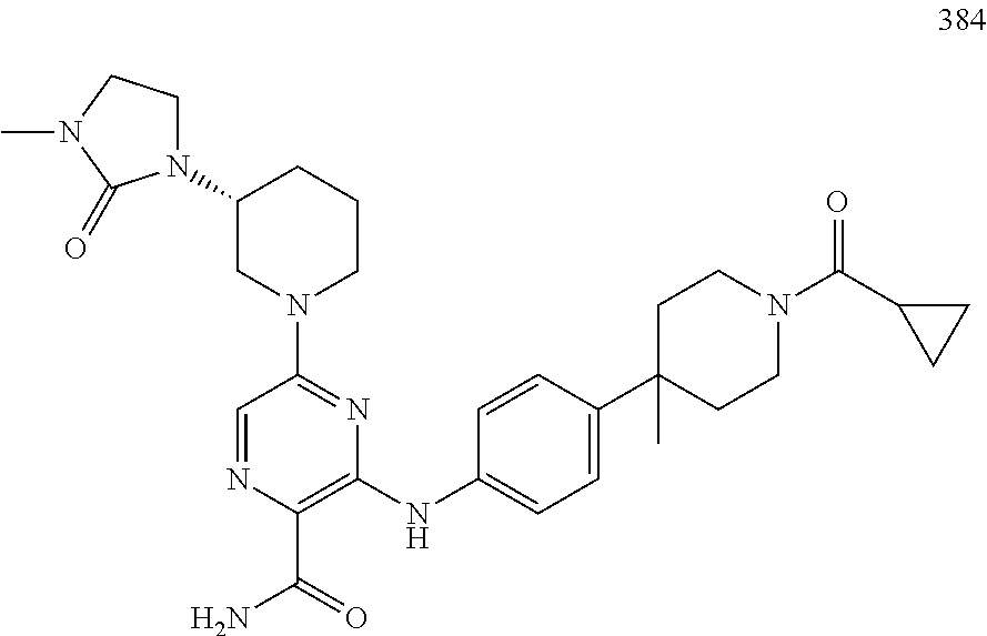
C1(NC2=CC=C(C3(C)CCN(C(C4CC4)=O)CC3)C=C2)=C(C(=O)N)N=CC(N2CCCC(N3CCN(C)C3=O)C2)=N1
